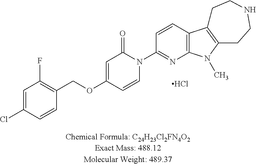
C1=C(Cl)C=CC(COC2=CC(=O)N(C3=NC4=C(C=C3)C3=C(N4C)CCNCC3)C=C2)=C1F.Cl
